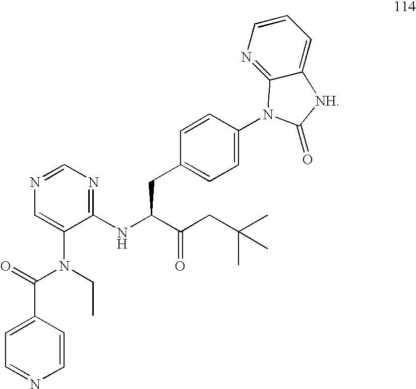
C1=CC(C(=O)N(CC)C2=CN=CN=C2NC(C(=O)CC(C)(C)C)CC2=CC=C(N3C4=NC=CC=C4[NH]C3=O)C=C2)=CC=N1
